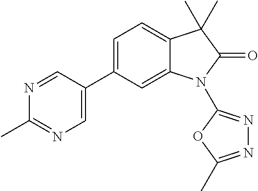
C1=C(C2=CN=C(C)N=C2)C=C2C(=C1)C(C)(C)C(=O)N2C1=NN=C(C)O1
